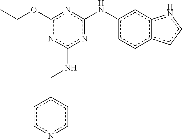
CCOc1nc(Nc2ccc3c(c2)ncc3)nc(NCc2ccncc2)n1
